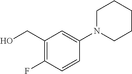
C1(CO)=C(F)C=CC(N2CCCCC2)=C1
